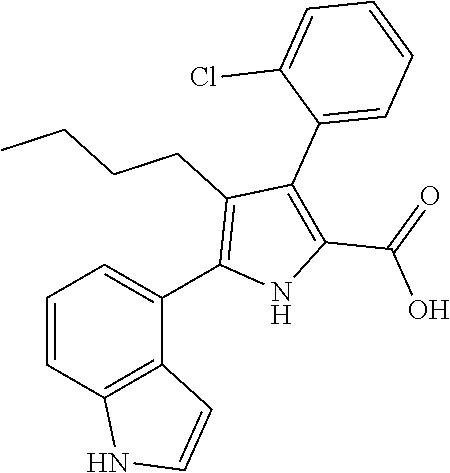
C1=CC2=C(C(C3=C(CCCC)C(C4=CC=CC=C4Cl)=C(C(=O)O)N3)=C1)C=CN2
